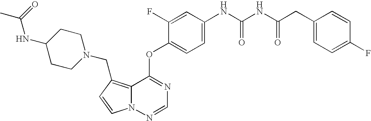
C1=CN2C(=C1CN1CCC(NC(C)=O)CC1)C(OC1=CC=C(NC(NC(CC3=CC=C(F)C=C3)=O)=O)C=C1F)=NC=N2
